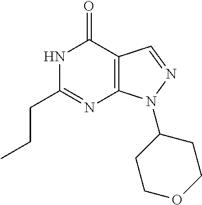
N1C(CCC)=NC2=C(C1=O)C=NN2C1CCOCC1
